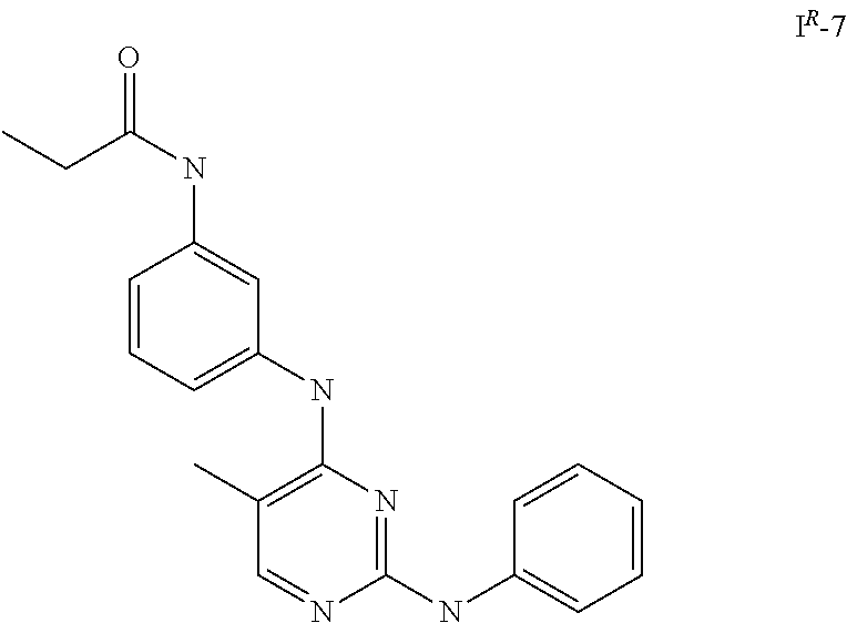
C1=CC=C(NC2=C(C)C=NC(NC3=CC=CC=C3)=N2)C=C1NC(=O)CC
